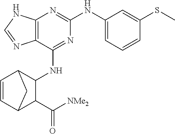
C12=C(N=C(NC3=CC=CC(SC)=C3)N=C1NC1C3C=CC(C1C([NMe2])=O)C3)NC=N2
